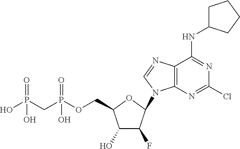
C1(O)C(F)C(N2C3=C(C(NC4CCCC4)=NC(Cl)=N3)N=C2)OC1COP(CP(O)(=O)O)(=O)O
